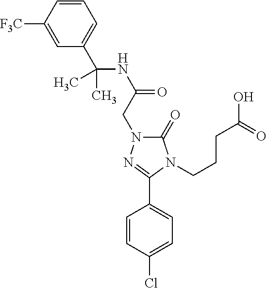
C1(C(NC(=O)CN2C(=O)N(CCCC(O)=O)C(C3=CC=C(Cl)C=C3)=N2)(C)C)=CC=CC([F3C])=C1
